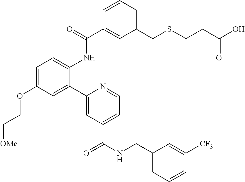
C1=C(CSCCC(O)=O)C=C(C(=O)NC2=CC=C(OCC[OMe])C=C2C2=CC(C(NCC3=CC=CC([CF3])=C3)=O)=CC=N2)C=C1
